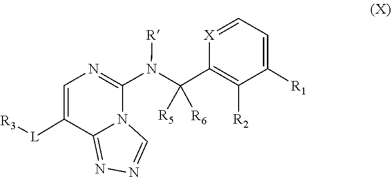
N1=CN2C(N([R])C(C3=C([R2])C([R1])=CC=[X]3)([R6])[R5])=NC=C([L][R3])C2=N1
